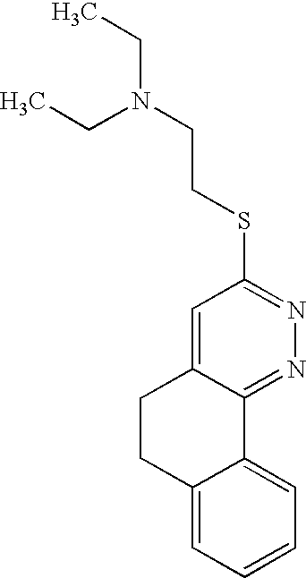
C(SC1=NN=C2C(=C1)CCC1=CC=CC=C21)CN(CC)CC
